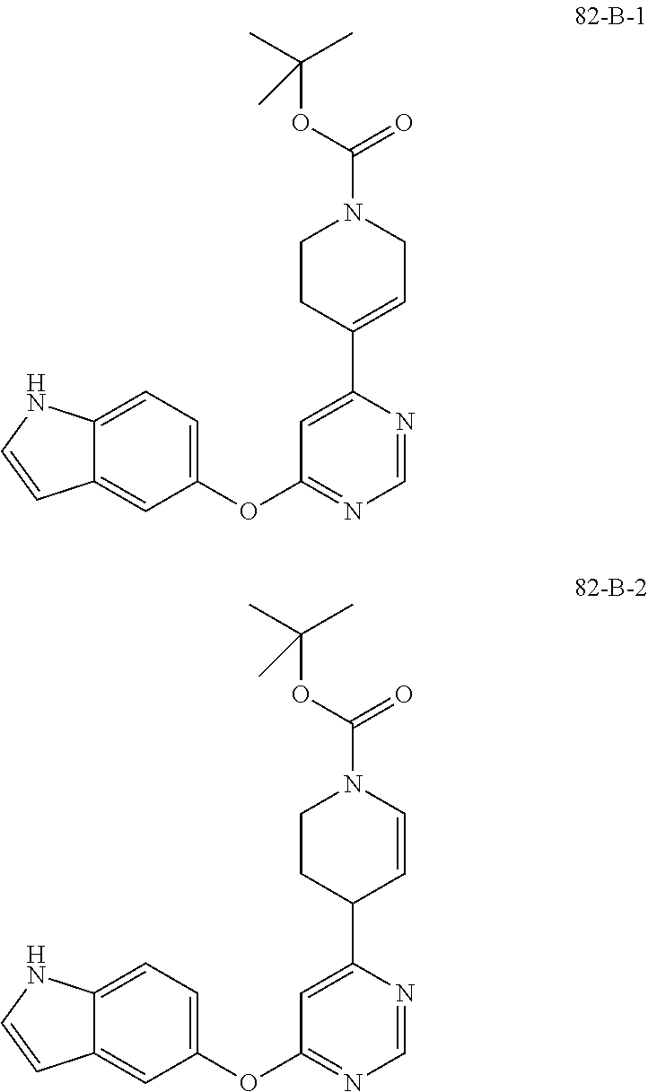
C1(OC2=NC=NC(C3=CCN(C(OC(C)(C)C)=O)CC3)=C2)=CC=C2C(=C1)C=CN2.C1(OC2=NC=NC(C3C=CN(C(OC(C)(C)C)=O)CC3)=C2)=CC=C2C(=C1)C=CN2
